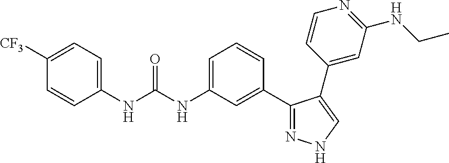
C1=C([CF3])C=CC(NC(NC2=CC=CC(C3=NNC=C3C3=CC(NCC)=NC=C3)=C2)=O)=C1
